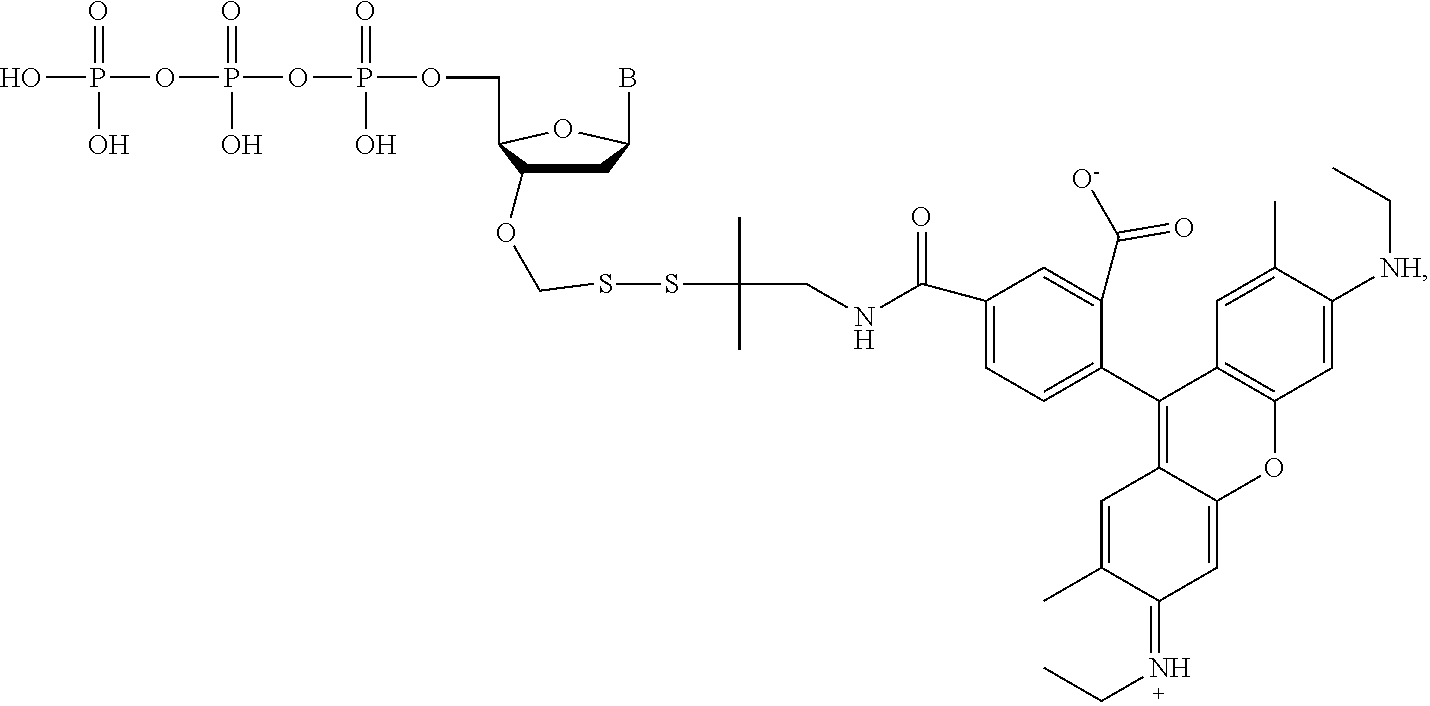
C1C(OCSSC(CNC(C2=CC=C(C3=C4C(=CC(=NCC)C(C)=C4)OC4=C3C=C(C)C([NH]CC)=C4)C(C([O-])=O)=C2)=O)(C)C)C(COP(OP(OP(O)(=O)O)(=O)O)(=O)O)OC1B
